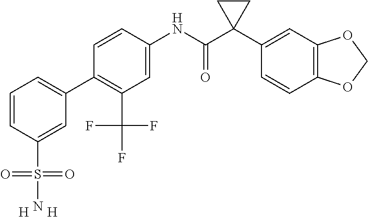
C1=C(NC(C2(C3=CC4=C(C=C3)OCO4)CC2)=O)C=CC(C2=CC=CC(S(=O)(=O)N)=C2)=C1C(F)(F)F.[H].[H]
